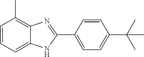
C1=CC=C2C(=C1C)N=C(C1=CC=C(C(C)(C)C)C=C1)N2
